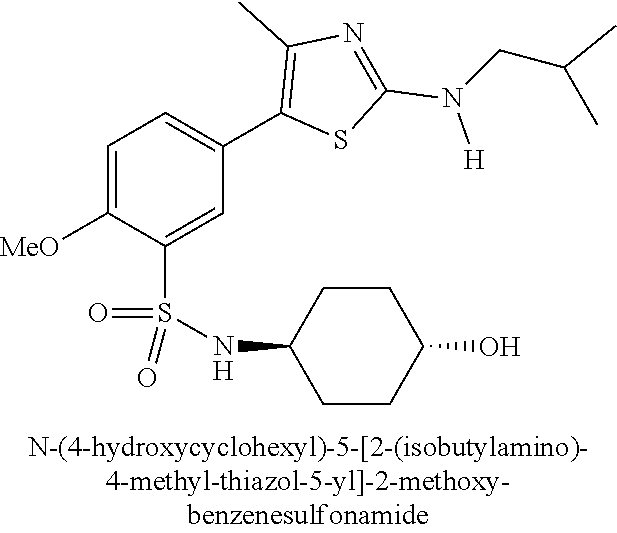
C1=C([MeO])C(S(NC2CCC(O)CC2)(=O)=O)=CC(C2=C(C)N=C(N([H])CC(C)C)S2)=C1
